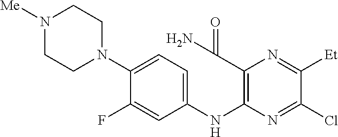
C1(F)=CC(NC2=C(C(N)=O)N=C([Et])C(Cl)=N2)=CC=C1N1CCN([Me])CC1
